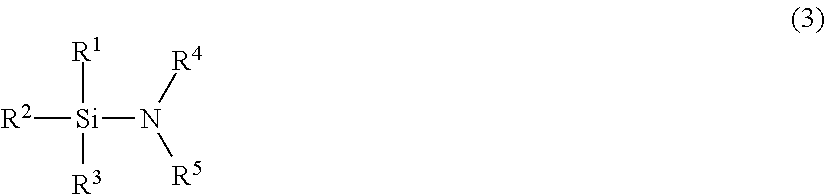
[R2][Si]([R1])([R3])N([R4])[R5]
